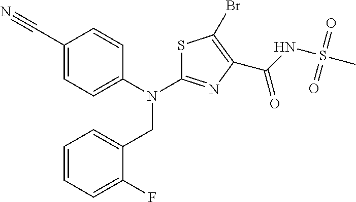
C1(C#N)=CC=C(N(C2=NC(C(NS(C)(=O)=O)=O)=C(Br)S2)CC2=CC=CC=C2F)C=C1
